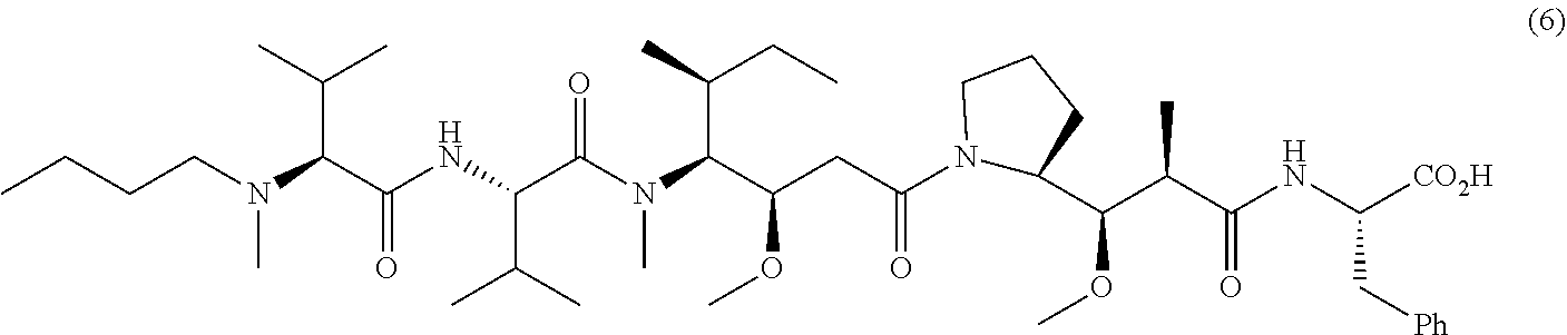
N1(C(CC(OC)C(N(C)C(C(NC(C(N(C)CCCC)C(C)C)=O)C(C)C)=O)C(C)CC)=O)C(C(C(C(NC([CO2H])C[Ph])=O)C)OC)CCC1
